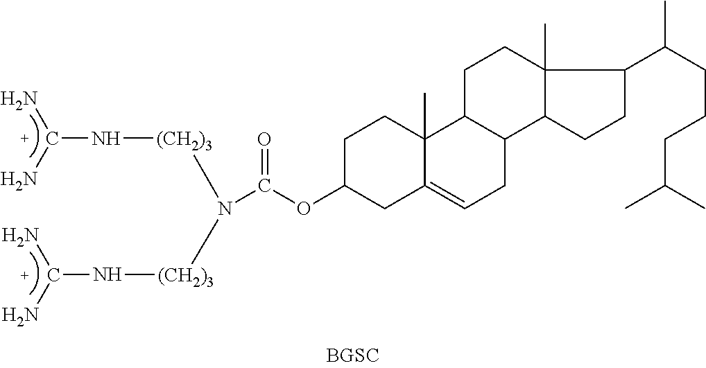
C1C(OC(=O)N([(CH2)3]NC(N)N)[(CH2)3]NC(N)N)CC2=CCC3C(C2(C)C1)CCC1(C)C3CCC1C(CCCC(C)C)C
